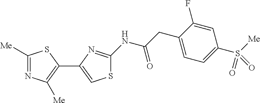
C1([Me])=NC([Me])=C(C2=CSC(NC(CC3=CC=C(S([Me])(=O)=O)C=C3F)=O)=N2)S1
